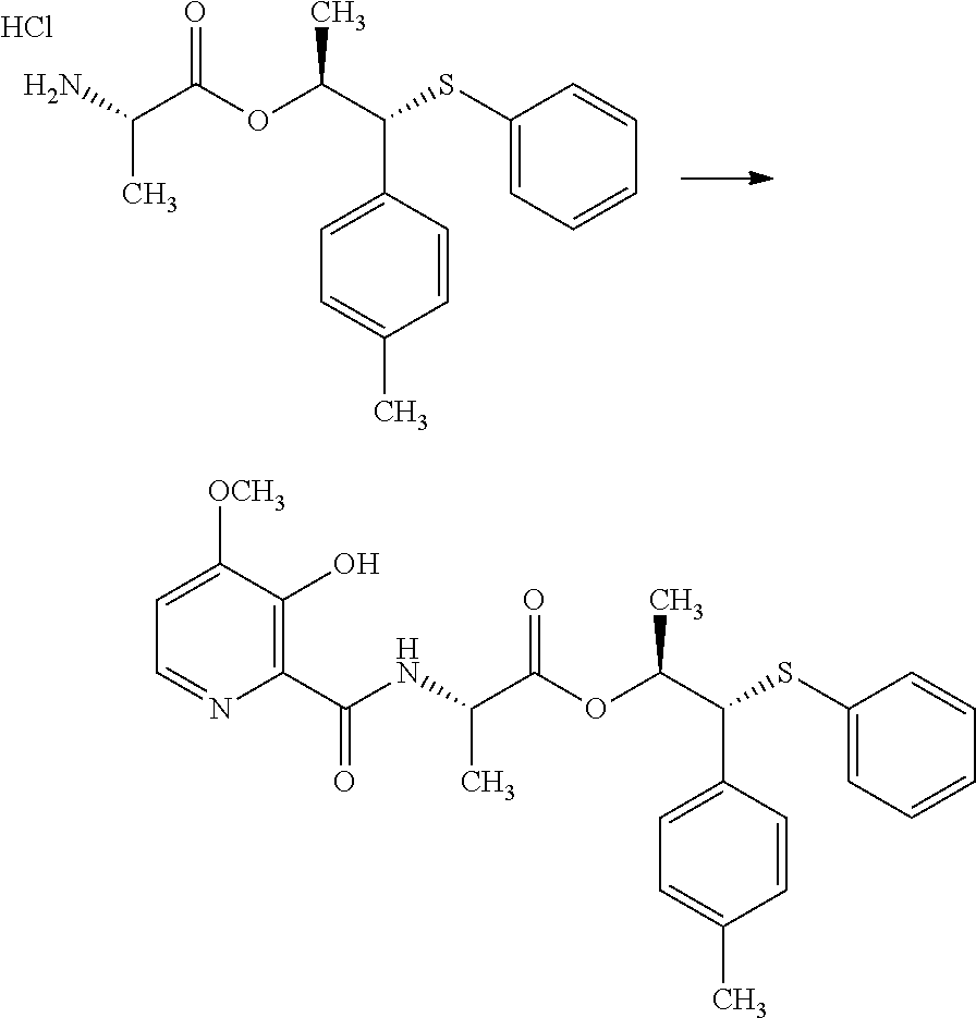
C(C(NC(C1=C(O)C([OCH3])=CC=N1)=O)C)(=O)OC(C(SC1=CC=CC=C1)C1=CC=C(C)C=C1)C.C(C(N)C)(=O)OC(C(SC1=CC=CC=C1)C1=CC=C(C)C=C1)C.Cl
